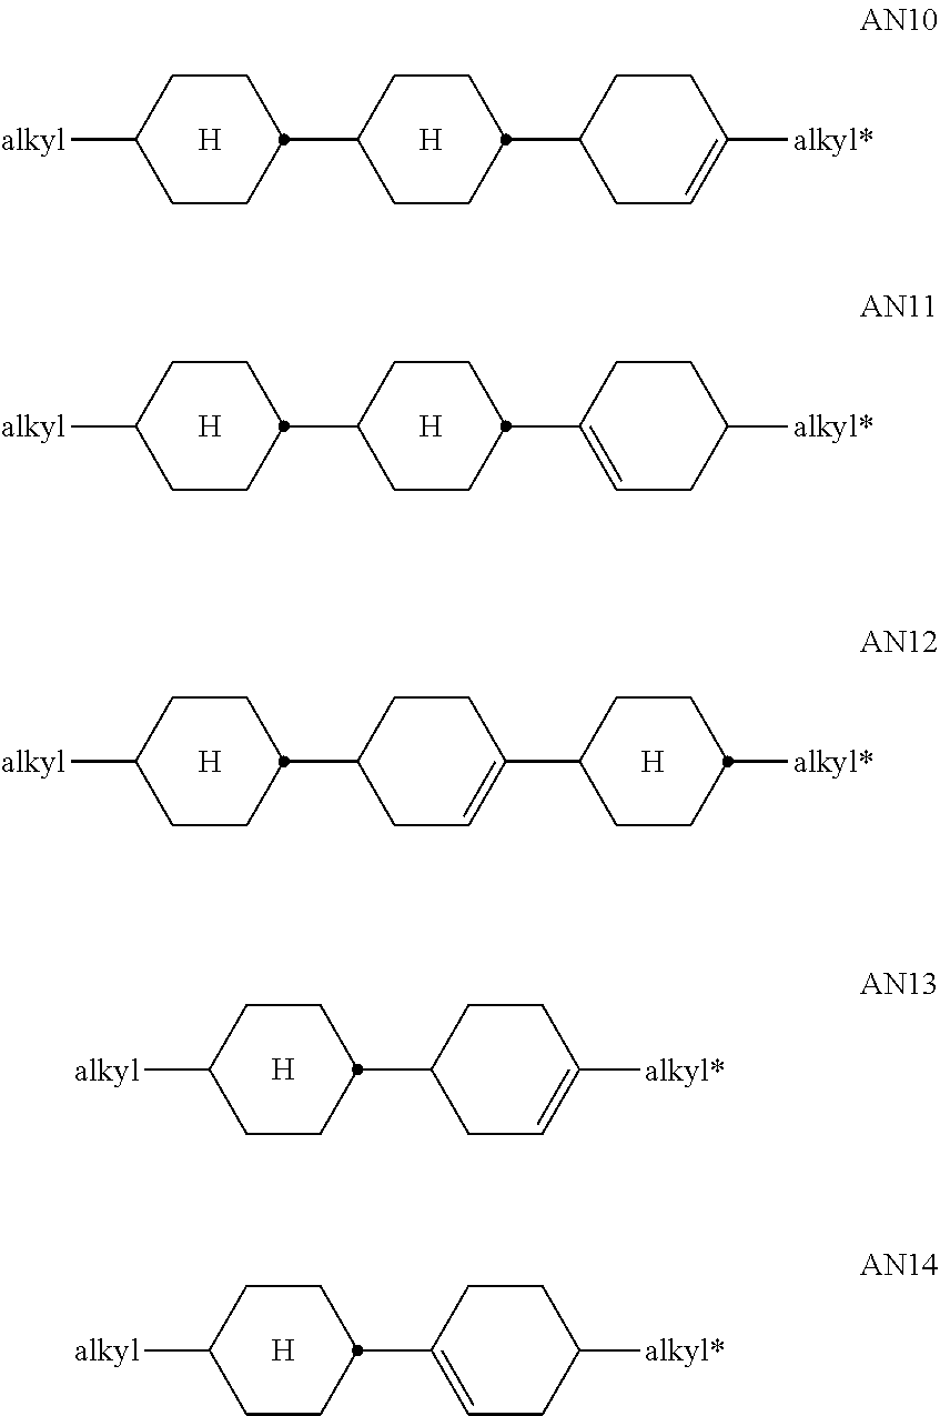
[H].C1CC([alkyl])CCC1C1CCC(C2CC=C([alkyl*])CC2)CC1.[H].[H].C1CC([alkyl])CCC1C1CCC(C2=CCC([alkyl*])CC2)CC1.[H].[H].C1CC([alkyl])CCC1C1CCC(C2CCC([alkyl*])CC2)=CC1.[H].[H].C1CC([alkyl])CCC1C1CCC([alkyl*])=CC1.[H].C1CC([alkyl])CCC1C1=CCC([alkyl*])CC1
